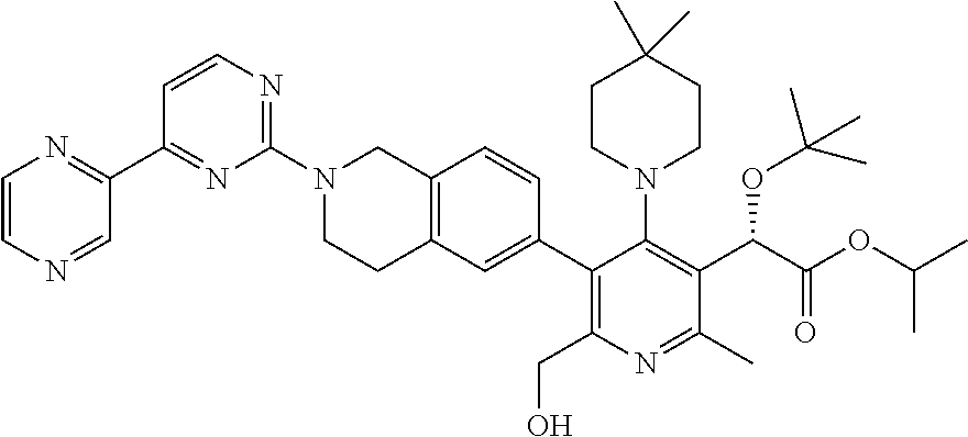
C1=CN=CC(C2=NC(N3CCC4=C(C3)C=CC(C3=C(CO)N=C(C)C(C(C(=O)OC(C)C)OC(C)(C)C)=C3N3CCC(C)(C)CC3)=C4)=NC=C2)=N1
